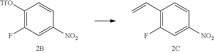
C1([TfO])=C(F)C=C([NO2])C=C1.C1(C=C)=C(F)C=C([NO2])C=C1
